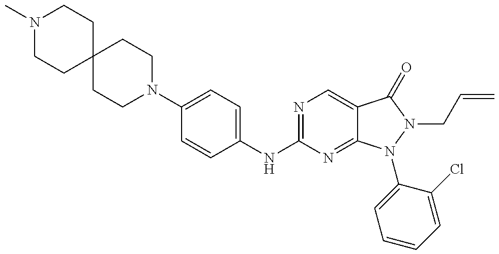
N1(C)CCC2(CC1)CCN(C1=CC=C(NC3=NC=C4C(=N3)N(C3=CC=CC=C3Cl)N(CC=C)C4=O)C=C1)CC2
